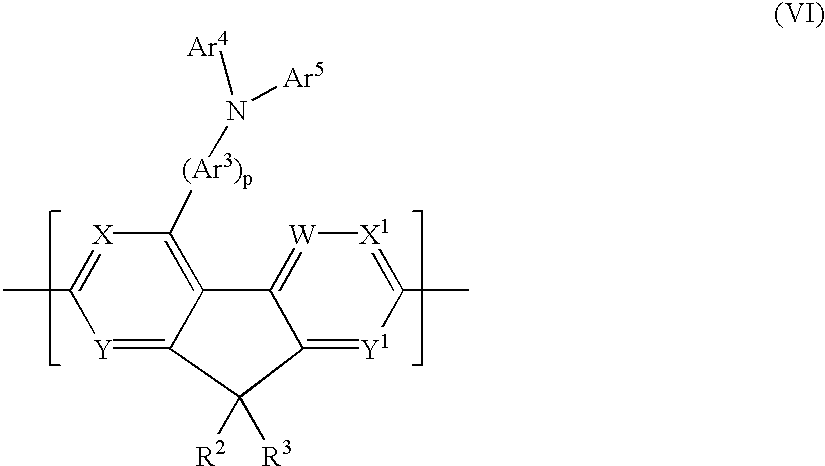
C1([(Ar3)p]N([Ar4])[Ar5])=C2C(=[Y]C(C)=[X]1)C([R2])([R3])C1=[Y1]C(C)=[X1][W]=C21
